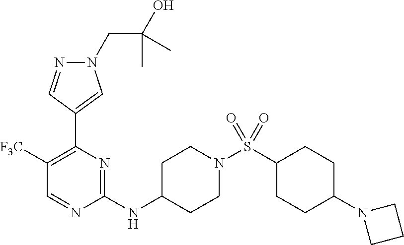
N1(CC(O)(C)C)N=CC(C2=C([F3C])C=NC(NC3CCN(S(=O)(=O)C4CCC(N5CCC5)CC4)CC3)=N2)=C1
